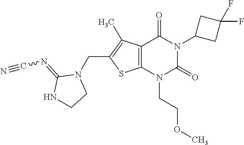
C12=C(N(CCOC)C(=O)N(C3CC(F)(F)C3)C1=O)SC(CN1C(=NC#N)NCC1)=C2C
